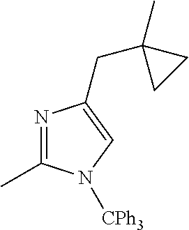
N1=C(C)N([CPh3])C=C1CC1(C)CC1
